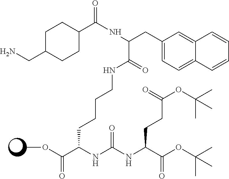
C1(CC(NC(C2CCC(CN)CC2)=O)C(=O)NCCCCC(C(OC)=O)NC(NC(C(OC(C)(C)C)=O)CCC(OC(C)(C)C)=O)=O)=CC=C2C(=C1)C=CC=C2
